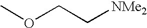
COCC[NMe2]
